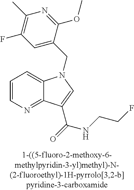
C1=CN=C2C(=C1)N(CC1=CC(F)=C(C)N=C1OC)C=C2C(NCCF)=O
